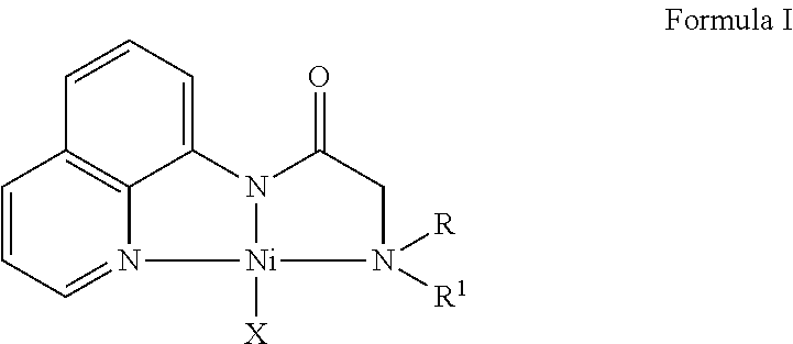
C1=CC=N2C3=C1C=CC=C3N1C(=O)CN([R])([R1])[Ni]21[X]
